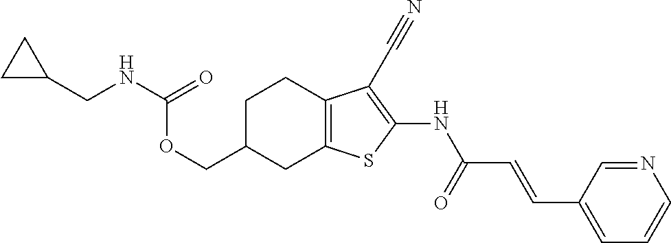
O(CC1CC2=C(CC1)C(C#N)=C(NC(C=CC1=CC=CN=C1)=O)S2)C(=O)NCC1CC1
